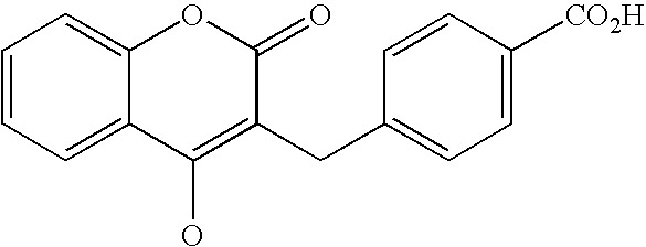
C1=CC=C2C(=C1)OC(=O)C(CC1=CC=C([CO2H])C=C1)=C2O
